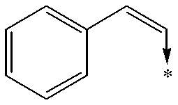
C1=CC=CC(C=C->*)=C1
